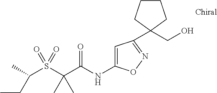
C(S(C(C(NC1=CC(C2(CO)CCCC2)=NO1)=O)(C)C)(=O)=O)(CC)C
